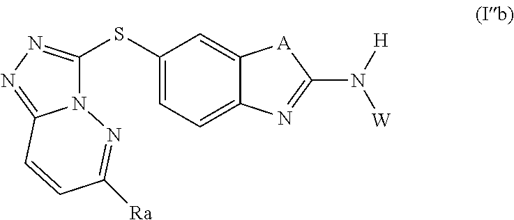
C1=C2C(=CC=C1SC1=NN=C3N1N=C([Ra])C=C3)N=C(N([W])[H])[A]2
